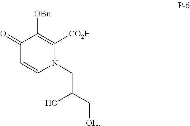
C1(=O)C=CN(CC(O)C[OH])C([CO2H])=C1[OBn]
